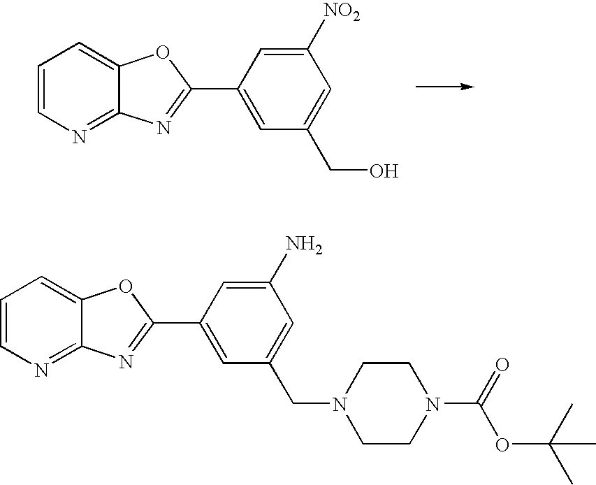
C1=CN=C2C(=C1)OC(C1=CC(CN3CCN(C(=O)OC(C)(C)C)CC3)=CC(N)=C1)=N2.C1=CN=C2C(=C1)OC(C1=CC(CO)=CC([NO2])=C1)=N2
